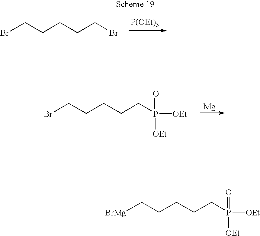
BrCCCCCBr.[P(OEt)3].BrCCCCCP([OEt])(=O)[OEt].[Mg].[BrMg]CCCCCP([OEt])(=O)[OEt]
